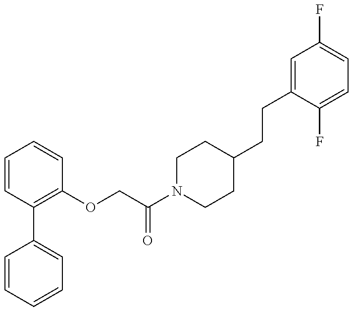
C1=CC=CC=C1C1=C(OCC(N2CCC(CCC3=CC(F)=CC=C3F)CC2)=O)C=CC=C1
